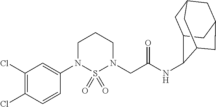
C1=C(N2CCCN(CC(=O)NC3C4CC5CC(CC3C5)C4)S2(=O)=O)C=CC(Cl)=C1Cl
